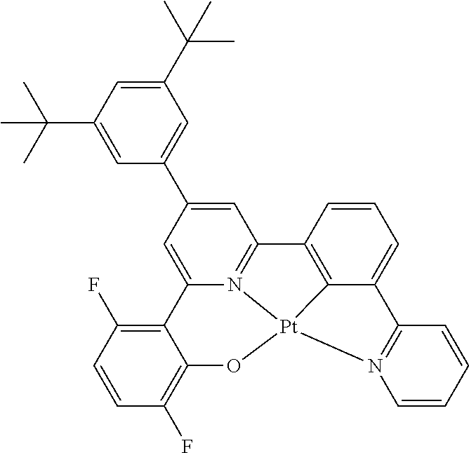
C1=C(C2=CC(C(C)(C)C)=CC(C(C)(C)C)=C2)C=C2N3=C1C1=C4C(=CC=C1)C1=N(C=CC=C1)[Pt]34OC1=C(F)C=CC(F)=C21
